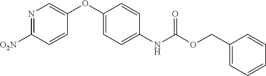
C1(OC2=CN=C([O2N])C=C2)=CC=C(NC(OCC2=CC=CC=C2)=O)C=C1
